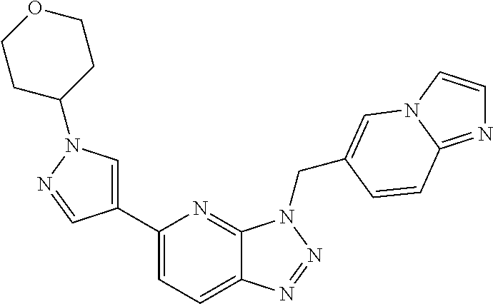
C1(C2=CN(C3CCOCC3)N=C2)=CC=C2C(=N1)N(CC1=CN3C=CN=C3C=C1)N=N2
